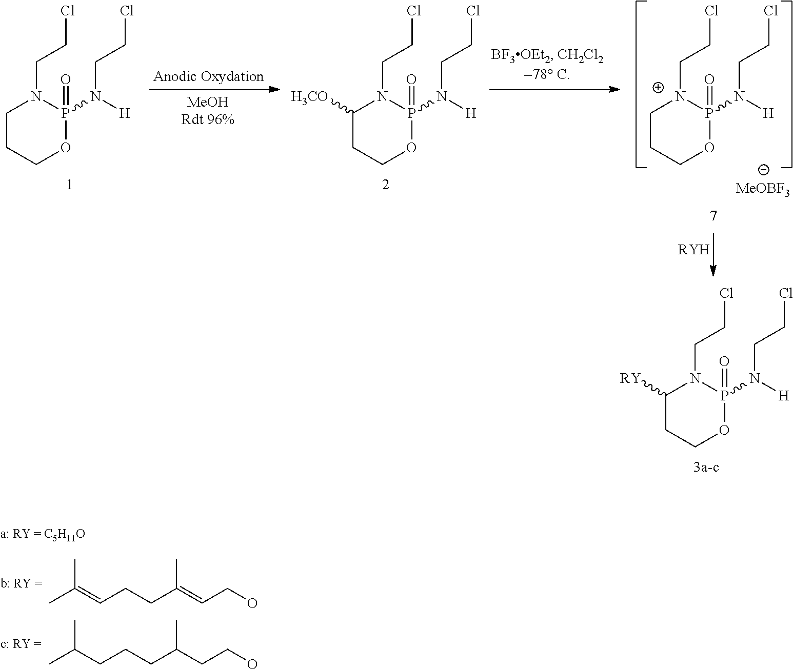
C1CCOP(=O)(N([H])CCCl)N1CCCl.C1CCOP(=O)(N([H])CCCl)N1CCCl.C1([H3CO])CCOP(=O)(N([H])CCCl)N1CCCl.[RYH].C1([RY])CCOP(=O)(N([H])CCCl)N1CCCl.CC(=CCCC(=CCO)C)C.CC(CCCC(CCO)C)C
